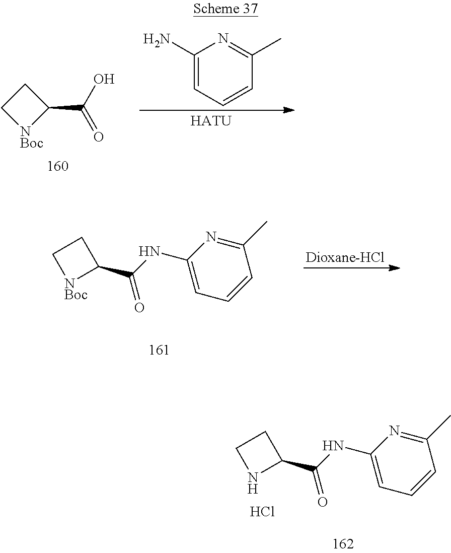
C1C[NBoc]C1C(O)=O.C1(N)=CC=CC(C)=N1.[HATU].C1C[NBoc]C1C(NC1=CC=CC(C)=N1)=O.C1CNC1C(NC1=CC=CC(C)=N1)=O.Cl
